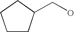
C1CC(CO)CC1
